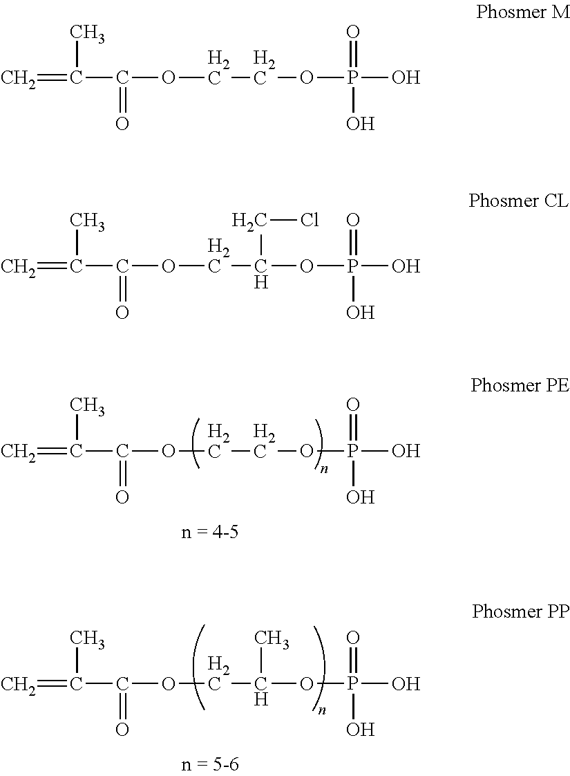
C=C(C(OCCOP(O)(=O)O)=O)C.C=C(C(OCC(OP(O)(=O)O)C)=O)C.C=C(C(OCCOP(O)(=O)O)=O)C.C=C(C(OCC(OP(O)(=O)O)CCl)=O)C
